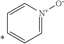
C1=CC=[N+]([O-])C=C1
